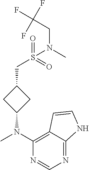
CN(C1=C2C(=NC=N1)NC=C2)C1CC(CS(N(CC(F)(F)F)C)(=O)=O)C1
